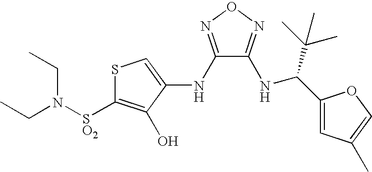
CCN(CC)[SO2]C1=C(O)C(NC2=NON=C2NC(C2=CC(C)=CO2)C(C)(C)C)=CS1
